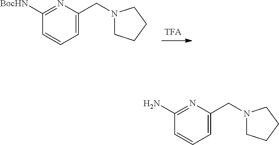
C1([BocHN])=NC(CN2CCCC2)=CC=C1.C1(N)=NC(CN2CCCC2)=CC=C1
